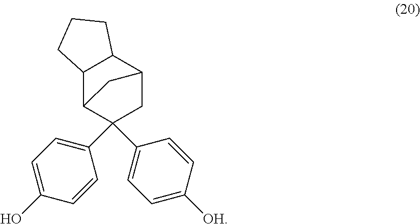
C1=C(O)C=CC(C2(C3=CC=C([OH])C=C3)CC3C4C(C2C3)CCC4)=C1
